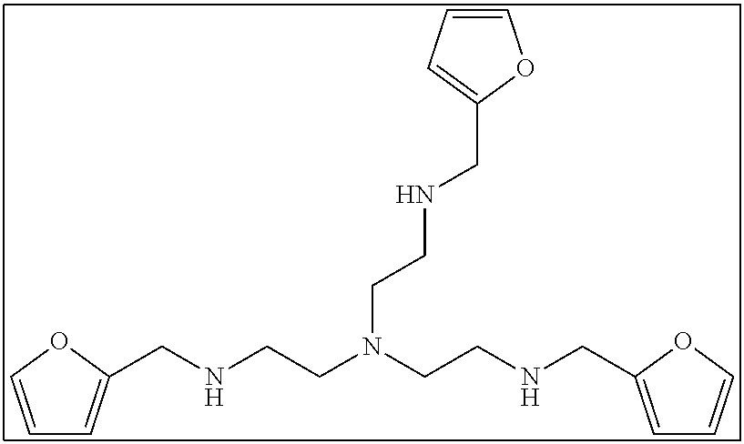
C(NCCN(CCNCC1=CC=CO1)CCNCC1=CC=CO1)C1=CC=CO1
